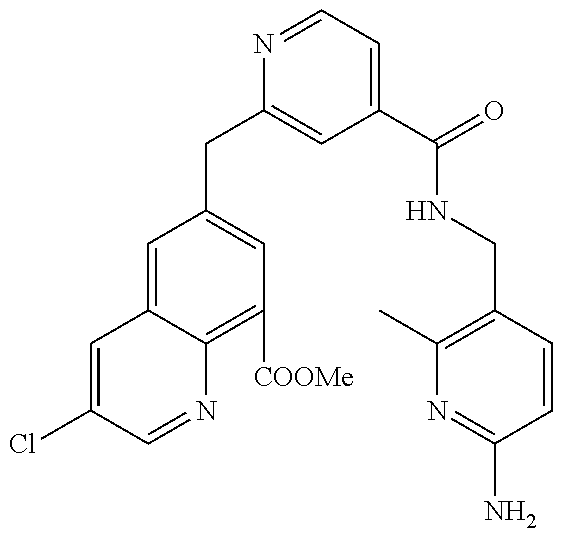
C1=C(Cl)C=NC2=C([COOMe])C=C(CC3=CC(C(=O)NCC4=C(C)N=C(N)C=C4)=CC=N3)C=C12
